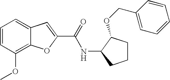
C1=CC(OC)=C2C(=C1)C=C(C(=O)NC1CCCC1OCC1=CC=CC=C1)O2
